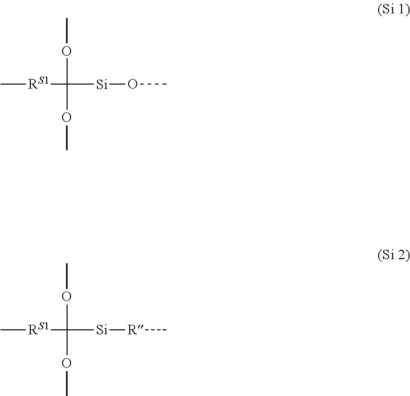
C[RS1]C(OC)(OC)[Si]OC.C[RS1]C(OC)(OC)[Si][R]C
